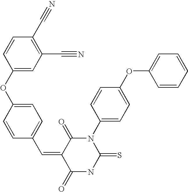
C1=CC(OC2=CC=C(C=C3C(=O)NC(=S)N(C4=CC=C(OC5=CC=CC=C5)C=C4)C3=O)C=C2)=CC(C#N)=C1C#N
